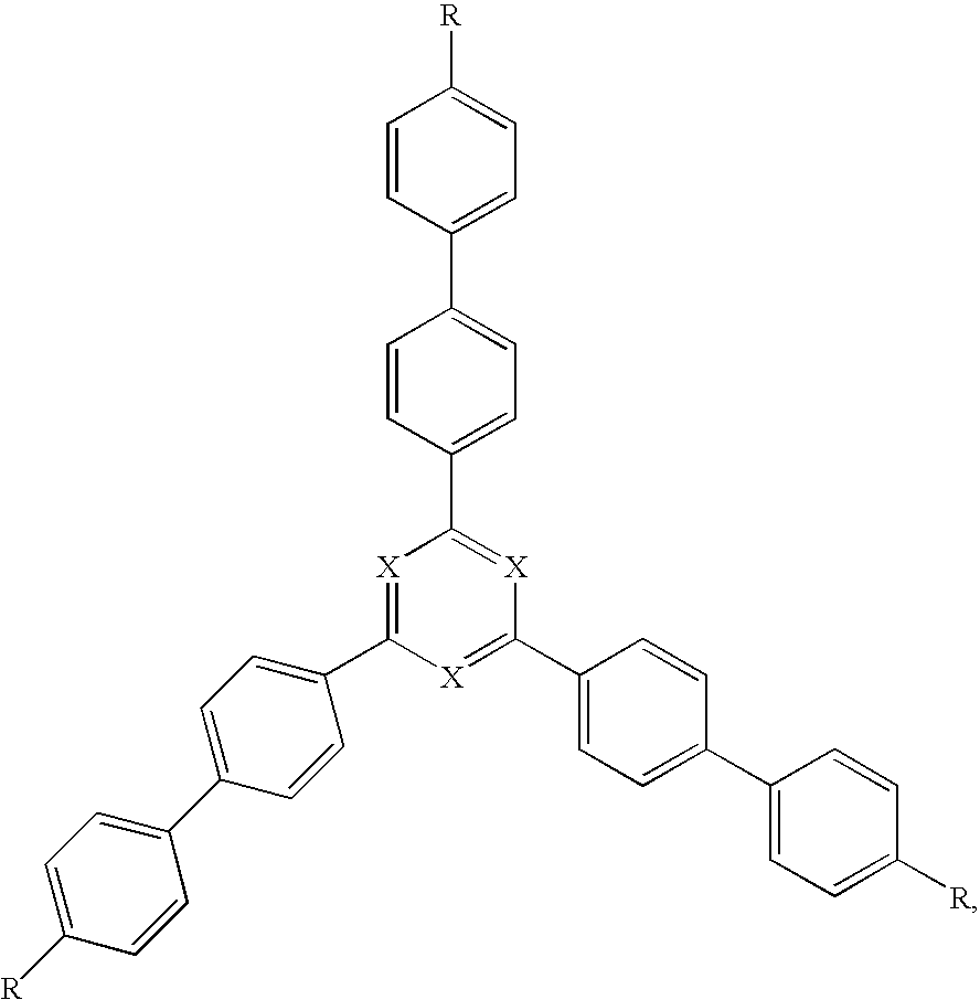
[X]1=C(C2=CC=C(C3=CC=C([R])C=C3)C=C2)[X]=C(C2=CC=C(C3=CC=C([R])C=C3)C=C2)[X]=C1C1=CC=C(C2=CC=C([R])C=C2)C=C1
